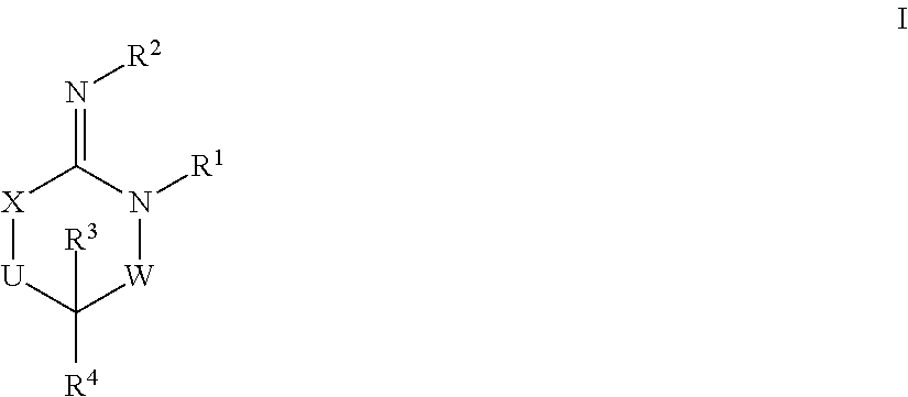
[X]1[U]C([R3])([R4])[W]N([R1])C1=N[R2]
